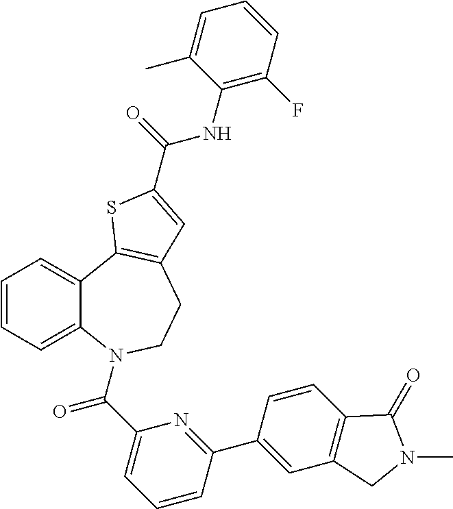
C1=CC=C2C(=C1)C1=C(CCN2C(C2=CC=CC(C3=CC4=C(C=C3)C(=O)N(C)C4)=N2)=O)C=C(C(=O)NC2=C(F)C=CC=C2C)S1
